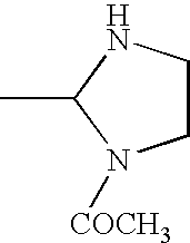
CC1N([COCH3])CCN1
